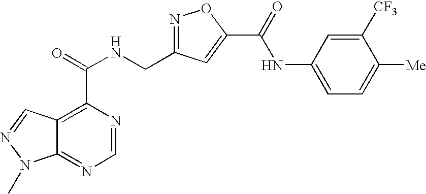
C12=NC=NC(C(NCC3=NOC(C(=O)NC4=CC=C([Me])C([CF3])=C4)=C3)=O)=C1C=NN2C
